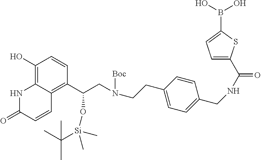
C1(O)=C2C(=C(C(CN(CCC3=CC=C(CNC(=O)C4=CC=C(B(O)O)S4)C=C3)[Boc])O[Si](C)(C)C(C)(C)C)C=C1)C=CC(=O)N2
